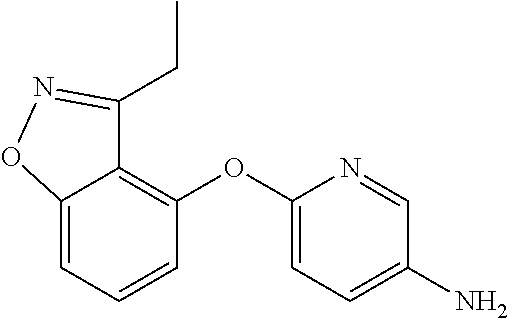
N1=CC(N)=CC=C1OC1=C2C(=CC=C1)ON=C2CC
